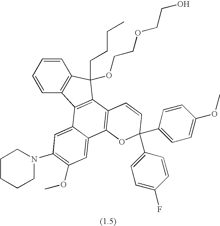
C1=CC=CC2=C1C1=C(C2(CCCC)OCCOCCO)C2=C(C3=CC(OC)=C(N4CCCCC4)C=C13)OC(C1=CC=C(F)C=C1)(C1=CC=C(OC)C=C1)C=C2
